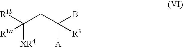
C(CC(B)([A])[R3])([R1b])([XR4])[R1a]
